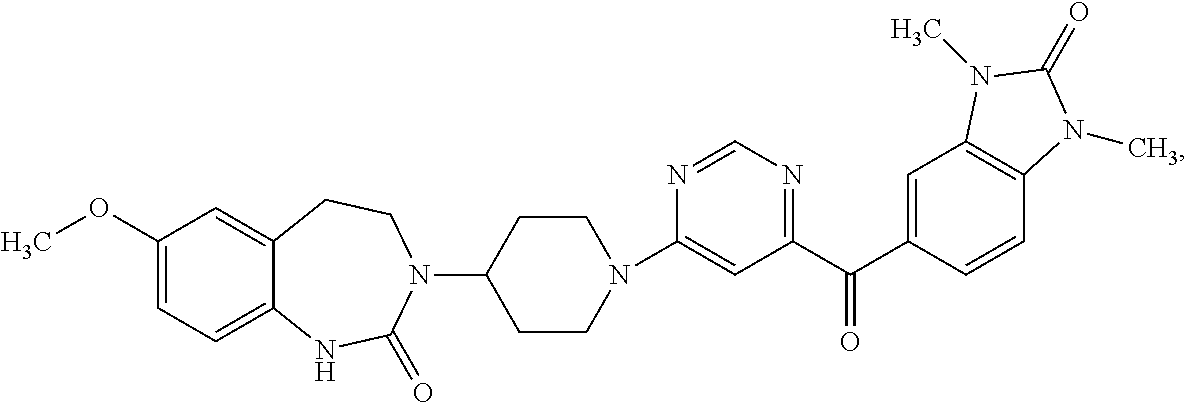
N1=CN=C(C(C2=CC3=C(C=C2)N(C)C(=O)N3C)=O)C=C1N1CCC(N2C(=O)NC3=CC=C(OC)C=C3CC2)CC1
